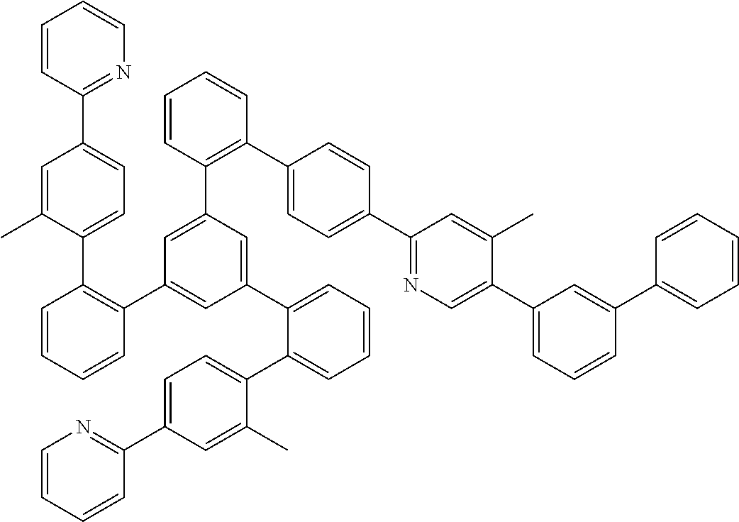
C1=CC(C2=CC=C(C3=C(C4=CC(C5=CC=CC=C5C5=CC=C(C6=NC=CC=C6)C=C5C)=CC(C5=C(C6=CC=C(C7=NC=C(C8=CC=CC(C9=CC=CC=C9)=C8)C(C)=C7)C=C6)C=CC=C5)=C4)C=CC=C3)C(C)=C2)=NC=C1
